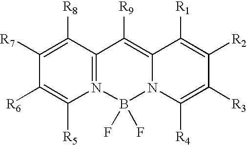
C1([R7])=C([R8])C2=N(C([R5])=C1[R6])B(F)(F)N1C(=C2[R9])C([R1])=C([R2])C([R3])=C1[R4]
